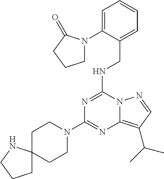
N1=C(NCC2=CC=CC=C2N2CCCC2=O)N2C(=C(C(C)C)C=N2)N=C1N1CCC2(CC1)CCCN2
